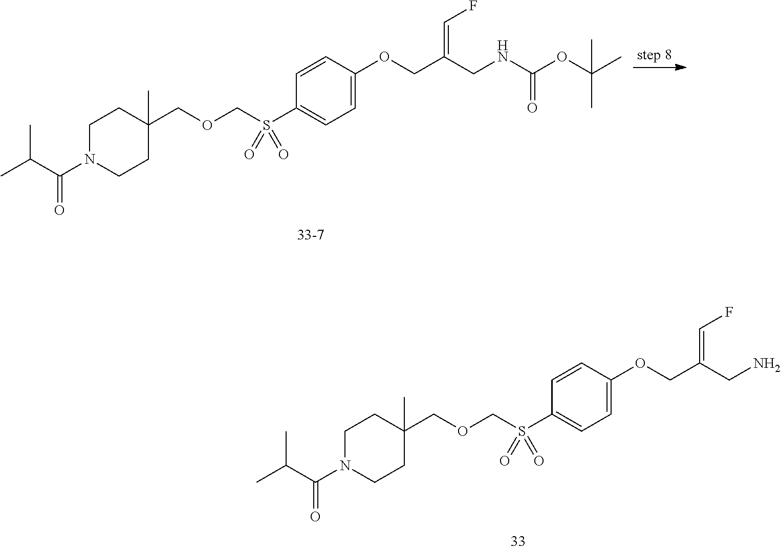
CC(C(N1CCC(COCS(C2=CC=C(OCC(CN)=CF)C=C2)(=O)=O)(C)CC1)=O)C.CC(C(N1CCC(COCS(C2=CC=C(OCC(CNC(OC(C)(C)C)=O)=CF)C=C2)(=O)=O)(C)CC1)=O)C
